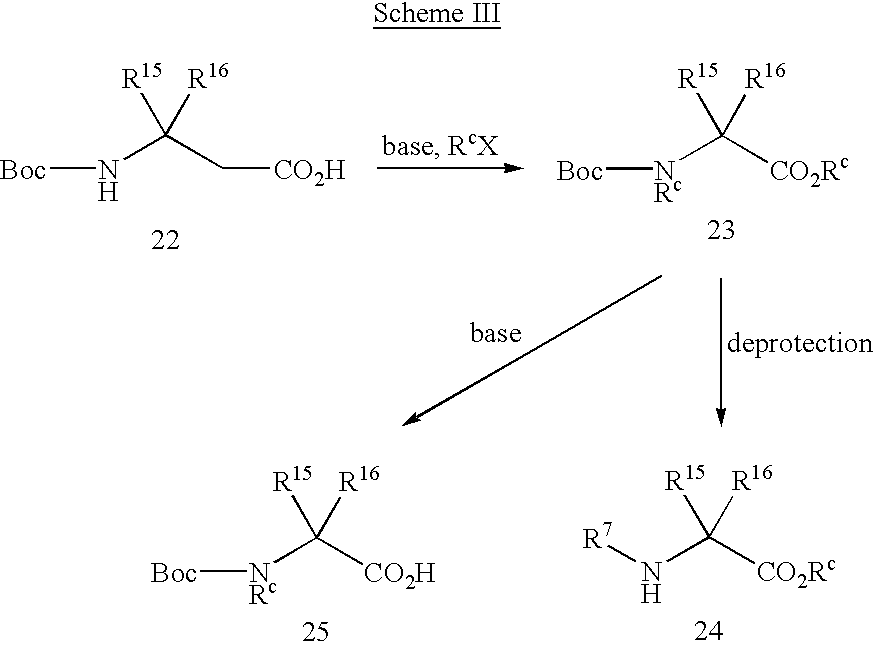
N(C([CO2Rc])([R15])[R16])[R7].[NRc](C([CO2H])([R15])[R16])[Boc].N(C(C[CO2H])([R15])[R16])[Boc].[NRc](C([CO2Rc])([R15])[R16])[Boc]
